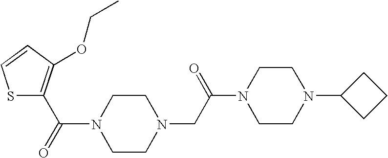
N1(C(=O)C2=C(OCC)C=CS2)CCN(CC(N2CCN(C3CCC3)CC2)=O)CC1
